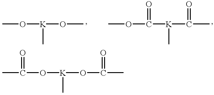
CO[K](OC)C.COC([K](C(C)=O)C)=O.CC(O[K](OC(C)=O)C)=O
